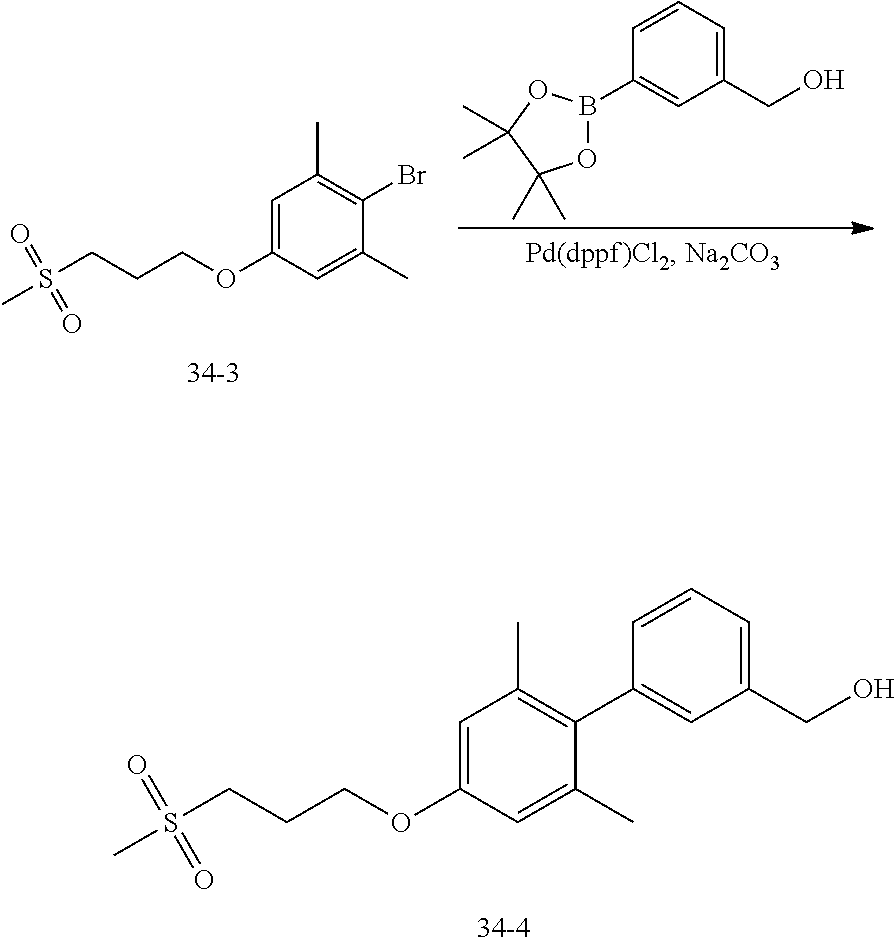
CS(CCCOC1=CC(C)=C(C2=CC(CO)=CC=C2)C(C)=C1)(=O)=O.CS(CCCOC1=CC(C)=C(Br)C(C)=C1)(=O)=O.C1(CO)=CC=CC(B2OC(C)(C)C(C)(C)O2)=C1
